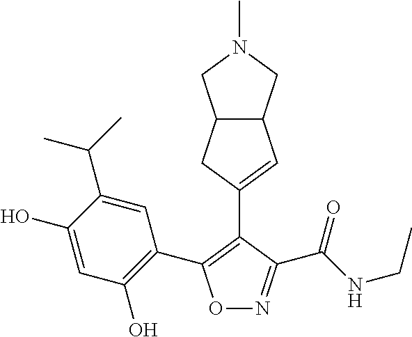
O1N=C(C(NCC)=O)C(C2=CC3C(C2)CN(C)C3)=C1C1=C(O)C=C(O)C(C(C)C)=C1
